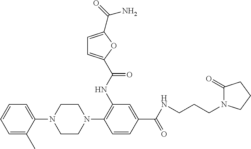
C1=C(C)C(N2CCN(C3=C(NC(=O)C4=CC=C(C(=O)N)O4)C=C(C(=O)NCCCN4CCCC4=O)C=C3)CC2)=CC=C1
